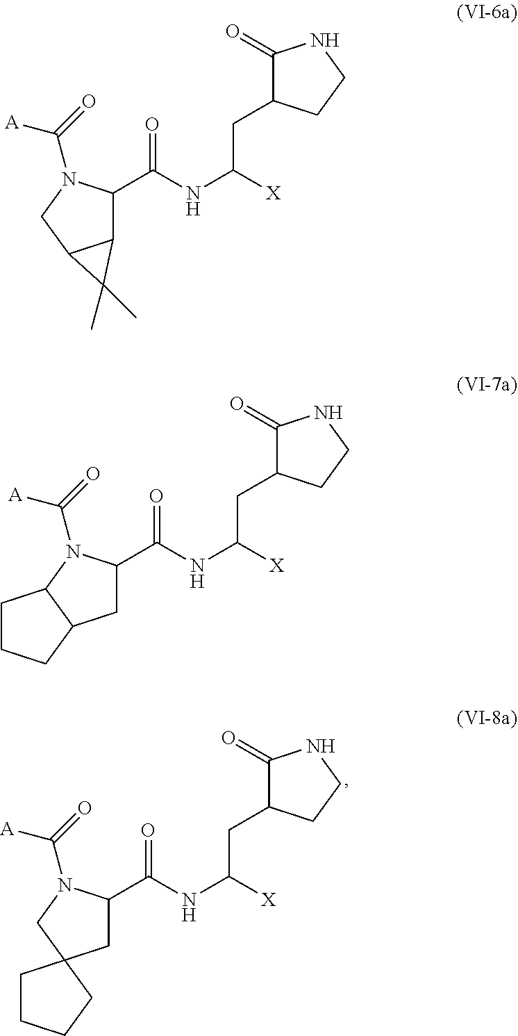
C1(C(NC(CC2C(=O)NCC2)[X])=O)C2C(CN1C(=O)[A])C2(C)C.C1(C(NC(CC2C(=O)NCC2)[X])=O)CC2C(N1C(=O)[A])CCC2.C1(C(NC(CC2C(=O)NCC2)[X])=O)CC2(CN1C(=O)[A])CCCC2
